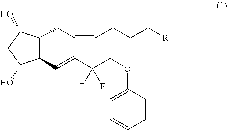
C1=C(OCC(C=CC2C(CC=CCCC[R])C(O)CC2O)(F)F)C=CC=C1
